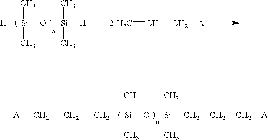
C([Si](O[Si](CCC[A])(C)C)(C)C)CC[A].[H][Si](O[Si]([H])(C)C)(C)C.C=CC[A]
